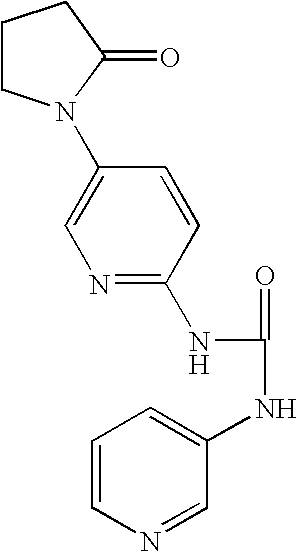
C1CN(C2=CN=C(NC(=O)NC3=CC=CN=C3)C=C2)C(=O)C1
